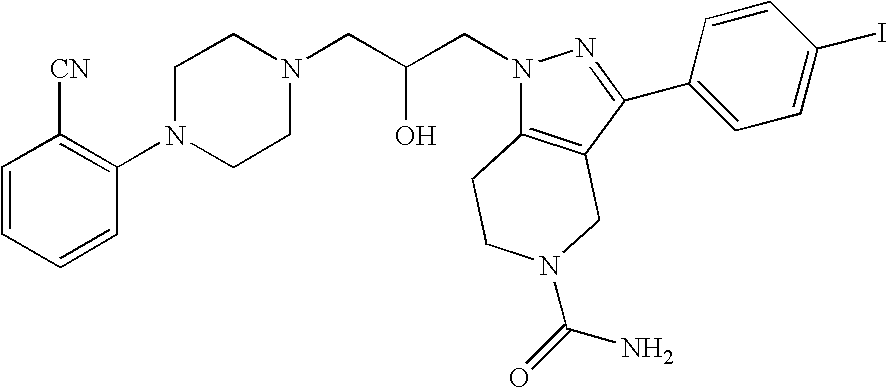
C1=CC=CC(N2CCN(CC(CN3C4=C(CN(C(=O)N)CC4)C(C4=CC=C(I)C=C4)=N3)O)CC2)=C1[CN]
